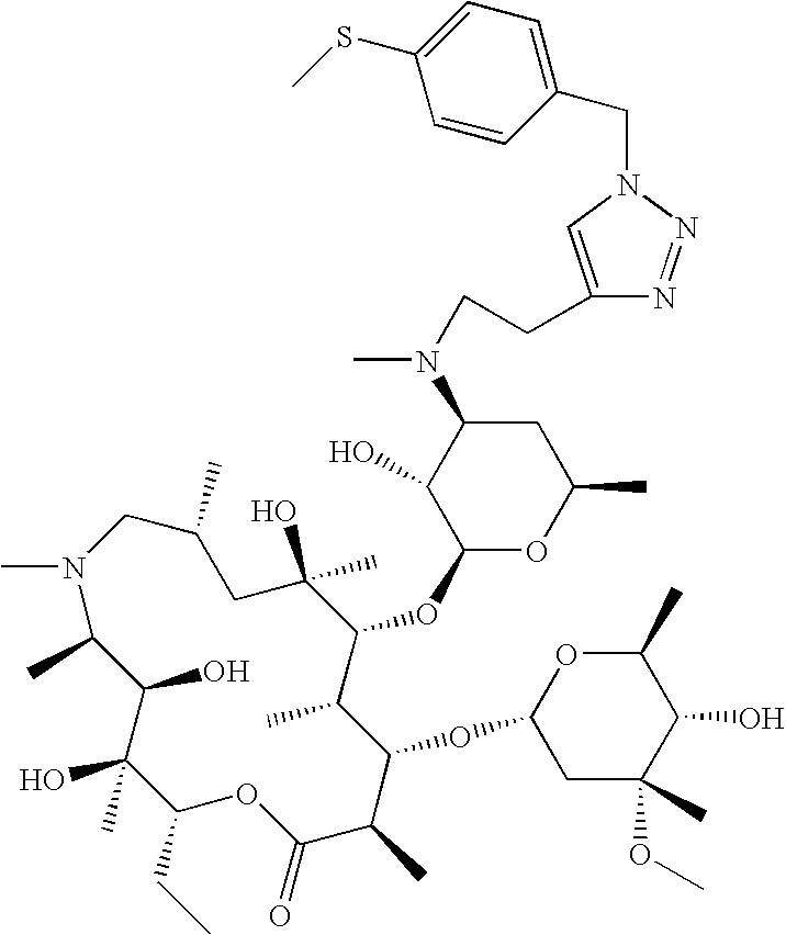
CN1C(C)C(O)C(O)(C)C(CC)OC(=O)C(C)C(OC2CC(C)(OC)C(O)C(C)O2)C(C)C(OC2OC(C)CC(N(CCC3=CN(CC4=CC=C(SC)C=C4)N=N3)C)C2O)C(C)(O)CC(C)C1
